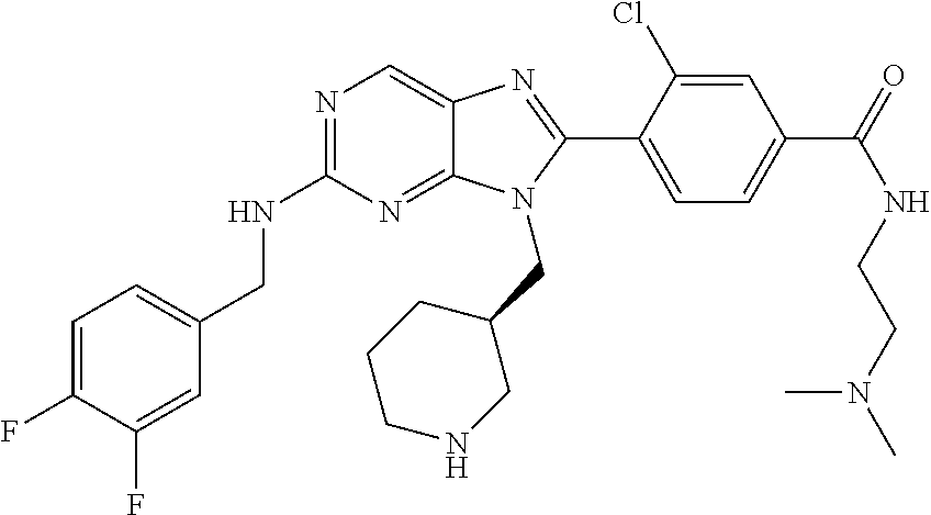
C1=C(F)C(F)=CC(CNC2=NC=C3C(=N2)N(CC2CCCNC2)C(C2=CC=C(C(=O)NCCN(C)C)C=C2Cl)=N3)=C1
